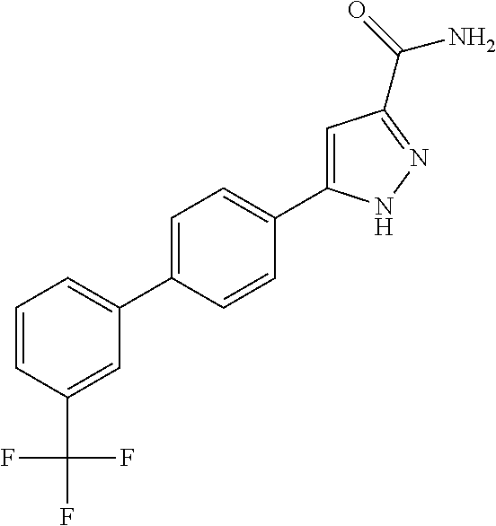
C1=CC(C(F)(F)F)=CC(C2=CC=C(C3=CC(C(=O)N)=NN3)C=C2)=C1
